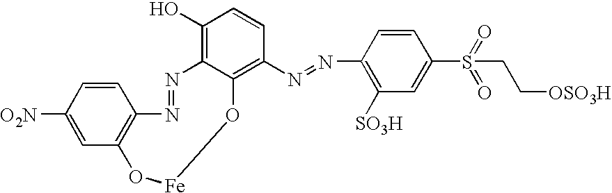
C1=CC([O2N])=CC2=C1N=NC1=C(O)C=CC(N=NC3=C([SO3H])C=C(S(=O)(=O)CC[OSO3H])C=C3)=C1O[Fe]O2
